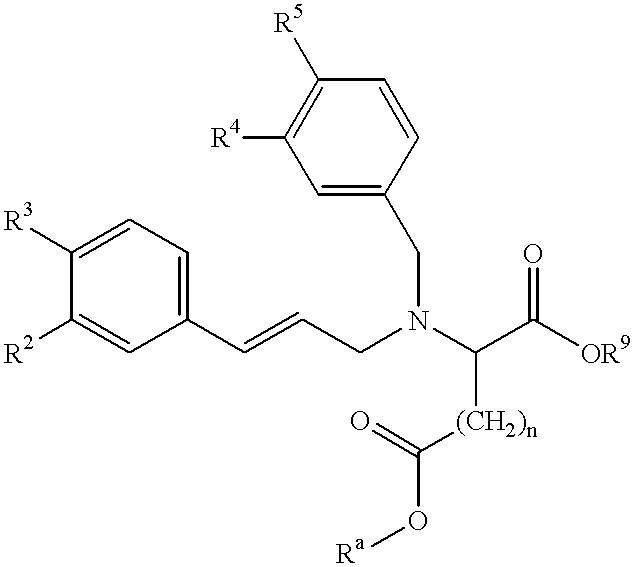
C1([R3])=CC=C(C=CCN(C(C([OR9])=O)[(CH2)n]C(O[Ra])=O)CC2=CC([R4])=C([R5])C=C2)C=C1[R2]
